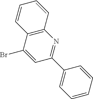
C12=C(N=C(C3=CC=CC=C3)C=C1Br)C=CC=C2
